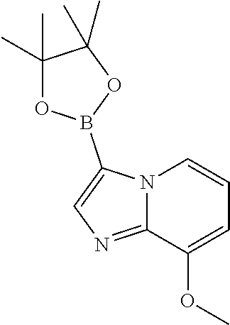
C12=NC=C(B3OC(C)(C)C(C)(C)O3)N1C=CC=C2OC
